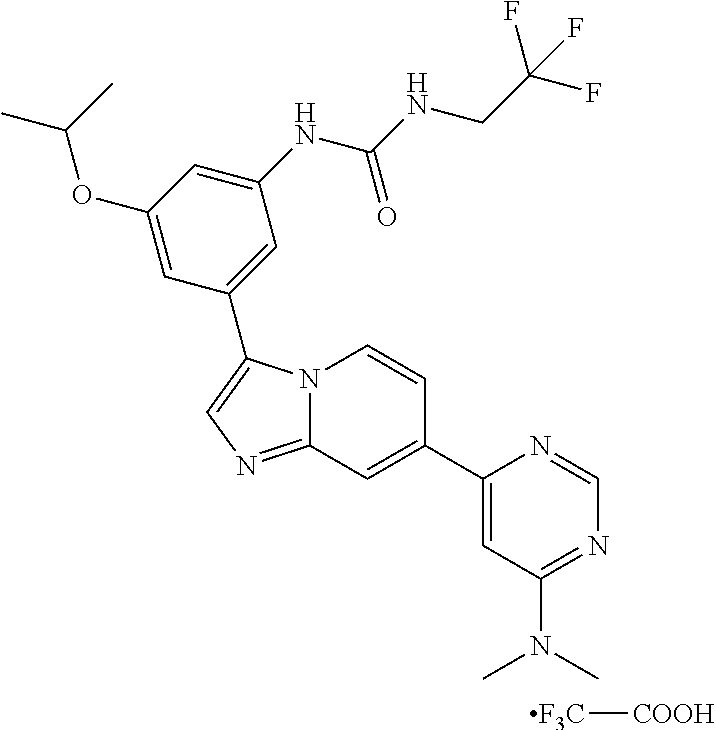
C1(OC(C)C)=CC(C2=CN=C3N2C=CC(C2=CC(N(C)C)=NC=N2)=C3)=CC(NC(=O)NCC(F)(F)F)=C1.[F3C][COOH]
